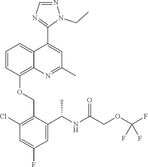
C1=CC(OCC2=C(Cl)C=C(F)C=C2C(NC(COC(F)(F)F)=O)C)=C2C(=C1)C(C1=NC=NN1CC)=CC(C)=N2
